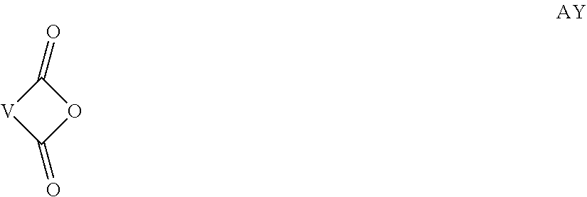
C1(=O)[V]C(=O)O1
